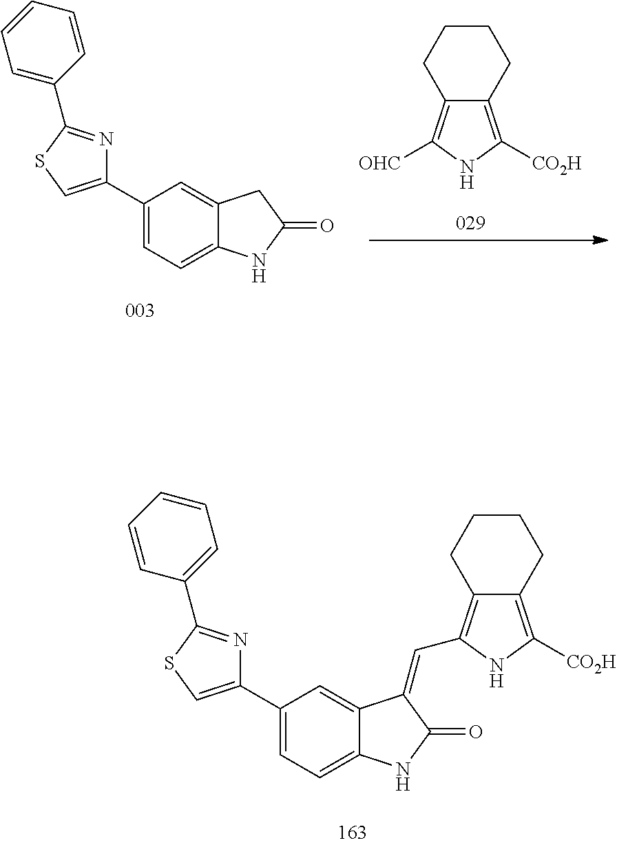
C12=C([CO2H])NC([OHC])=C1CCCC2.C1(C2=CC=C3C(=C2)CC(=O)N3)=CSC(C2=CC=CC=C2)=N1.C1(C2=CC=C3C(=C2)C(=CC2=C4C(=C([CO2H])N2)CCCC4)C(=O)N3)=CSC(C2=CC=CC=C2)=N1
